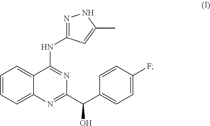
C1=C(F)C=CC(C(C2=NC3=CC=CC=C3C(NC3=NNC(C)=C3)=N2)O)=C1
